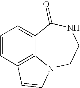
C1=CC2=C3C(=C1)C(=O)NCCN3C=C2
